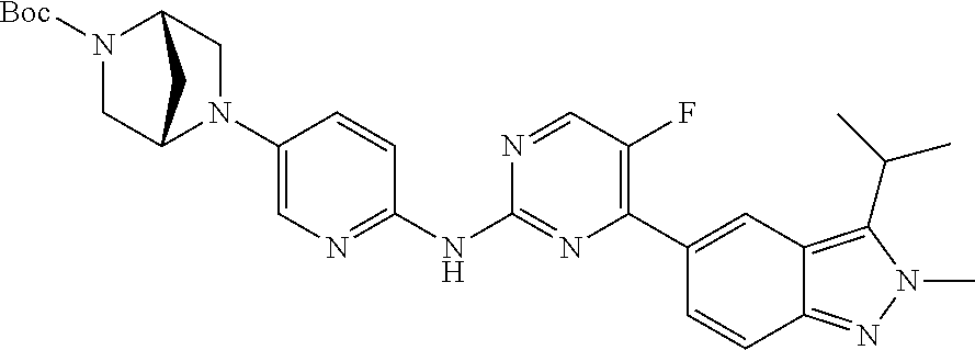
C1(N2CC3N([Boc])CC2C3)=CN=C(NC2=NC(C3=CC4=C(C(C)C)N(C)N=C4C=C3)=C(F)C=N2)C=C1
